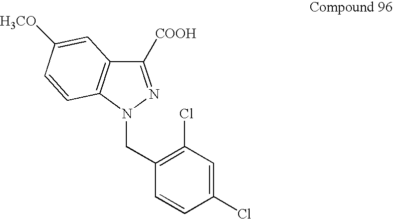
C1([COOH])=NN(CC2=C(Cl)C=C(Cl)C=C2)C2=C1C=C([H3CO])C=C2
